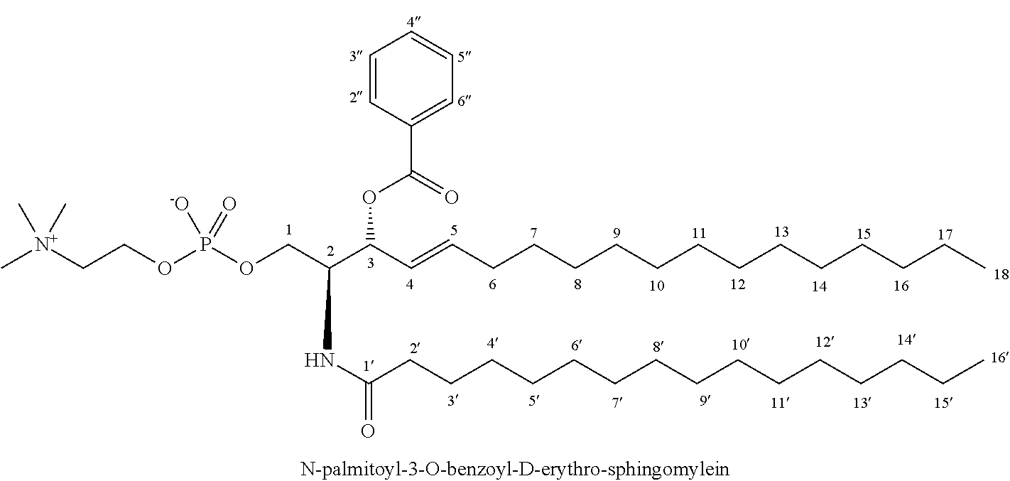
O(CC(C(C=CCCCCCCCCCCCCC)OC(C1=CC=CC=C1)=O)NC(CCCCCCCCCCCCCCC)=O)P(OCC[N+](C)(C)C)([-O])=O
